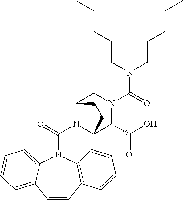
N1(C(N2C3C(C(O)=O)N(C(N(CCCCC)CCCCC)=O)CC2CC3)=O)C2=CC=CC=C2C=CC2=C1C=CC=C2
